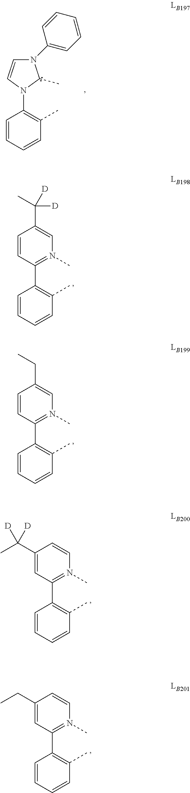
N1(C2=C(C)C=CC=C2)C(C)N(C2=CC=CC=C2)C=C1.C1(C2=C(C)C=CC=C2)=N(C)C=C(C(C)([D])[D])C=C1.C1(C2=C(C)C=CC=C2)=N(C)C=C(CC)C=C1.C1(C2=C(C)C=CC=C2)=N(C)C=CC(C([D])(C)[D])=C1.C1(C2=C(C)C=CC=C2)=N(C)C=CC(CC)=C1
